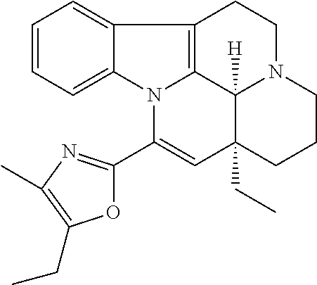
C1=CC=C2C(=C1)C1=C3N2C(C2=NC(C)=C(CC)O2)=CC2(CC)C3([H])N(CC1)CCC2
